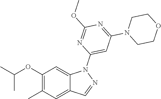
C1(OC(C)C)=C(C)C=C2C(=C1)N(C1=CC(N3CCOCC3)=NC(OC)=N1)N=C2
